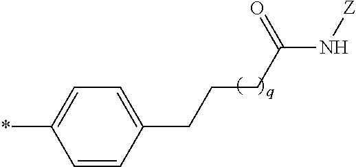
*C1=CC=C(CCCC(N[Z])=O)C=C1
